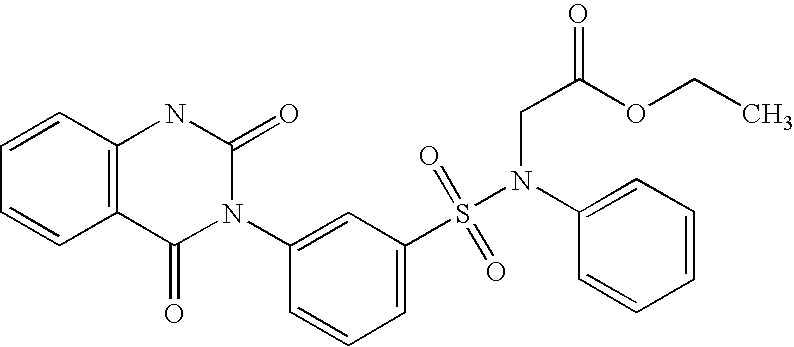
C1=CC2=C(C=C1)C(=O)N(C1=CC(S(=O)(=O)N(C3=CC=CC=C3)CC(=O)OCC)=CC=C1)C(=O)N2
